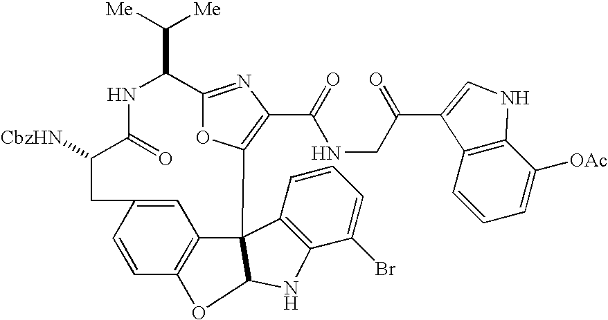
C1=C2C=CC3=C1C1(C4=C(C(Br)=CC=C4)NC1O3)C1=C(C(NCC(=O)C3=CNC4=C3C=CC=C4[OAc])=O)N=C(C(C([Me])[Me])NC(=O)C([CbzHN])C2)O1
